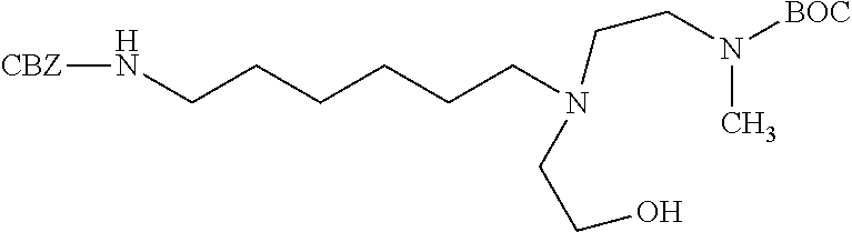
[CBZ]NCCCCCCN(CCO)CCN([BOC])C
